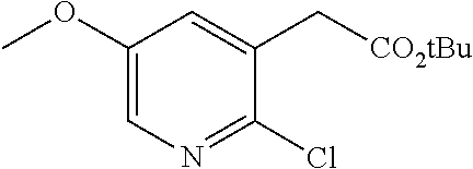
C1(Cl)=NC=C(OC)C=C1C[CO2tBu]
